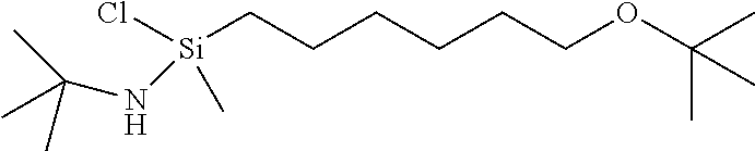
Cl[Si](CCCCCCOC(C)(C)C)(NC(C)(C)C)C
